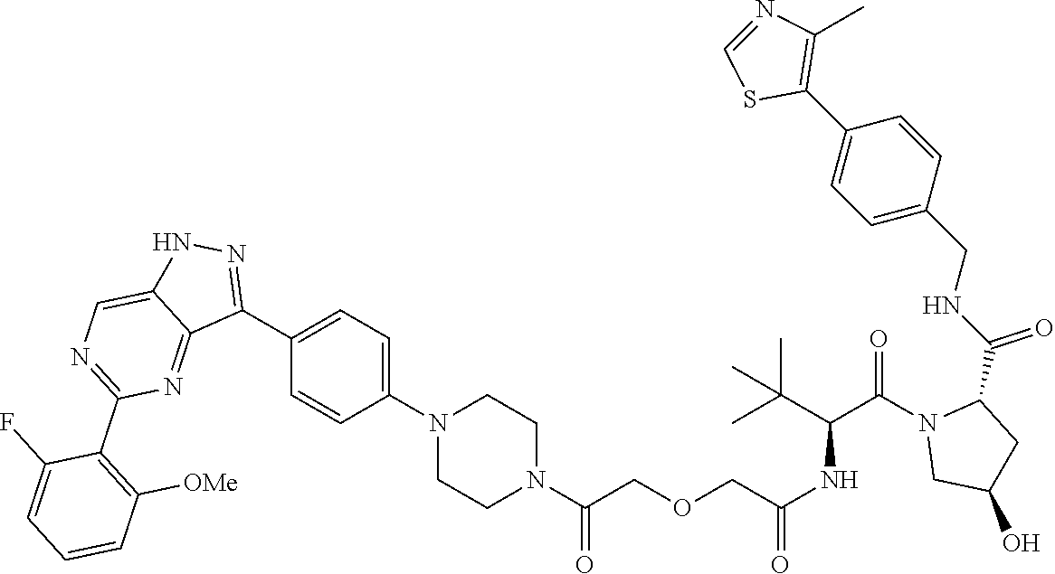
C1CN(C2=CC=C(C3=NNC4=CN=C(C5=C([OMe])C=CC=C5F)N=C34)C=C2)CCN1C(=O)COCC(NC(C(C)(C)C)C(N1C(C(NCC2=CC=C(C3=C(C)N=CS3)C=C2)=O)CC(O)C1)=O)=O
